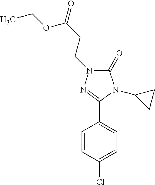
C1(C2=NN(CCC(OCC)=O)C(=O)N2C2CC2)=CC=C(Cl)C=C1
